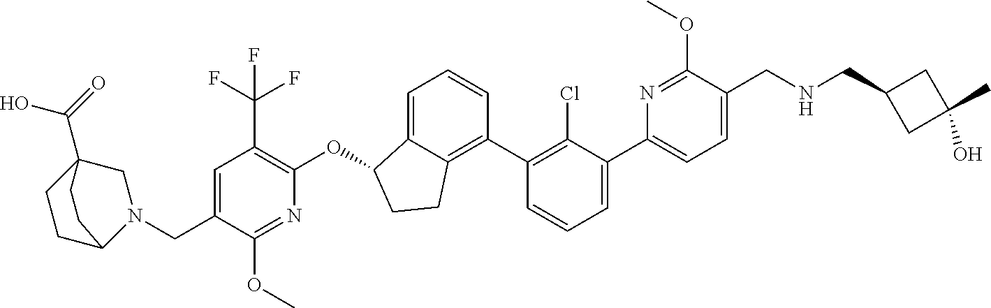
O(C1C2=CC=CC(C3=C(Cl)C(C4=CC=C(CNCC5CC(C)(O)C5)C(OC)=N4)=CC=C3)=C2CC1)C1=C(C(F)(F)F)C=C(CN2CC3(C(=O)O)CCC2CC3)C(OC)=N1
